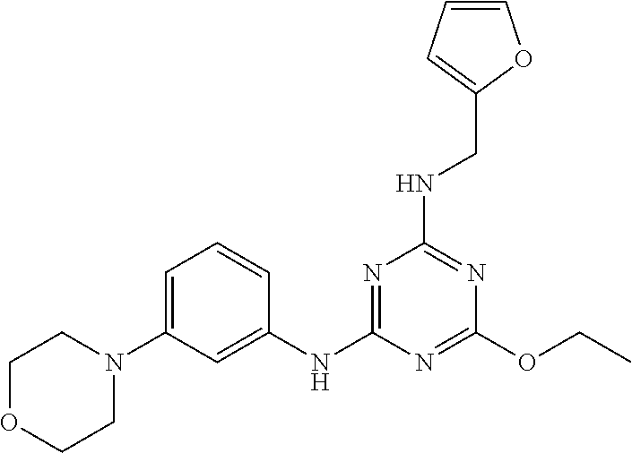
C1(OCC)=NC(NC2=CC(N3CCOCC3)=CC=C2)=NC(NCC2=CC=CO2)=N1
